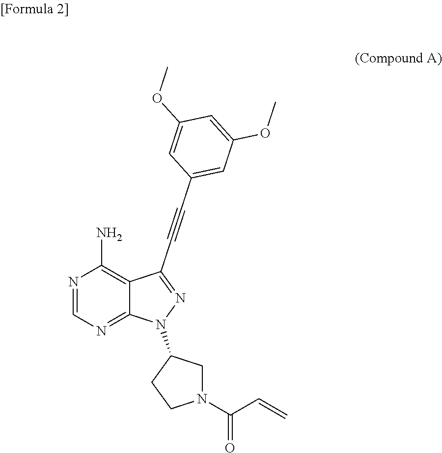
N1(C2CCN(C(C=C)=O)C2)N=C(C#CC2=CC(OC)=CC(OC)=C2)C2=C(N)N=CN=C12
